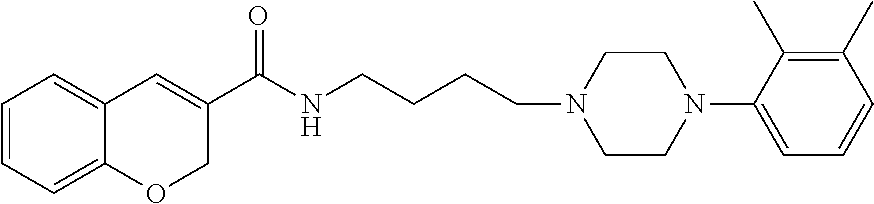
C1=CC=C2C(=C1)C=C(C(NCCCCN1CCN(C3=CC=CC(C)=C3C)CC1)=O)CO2
